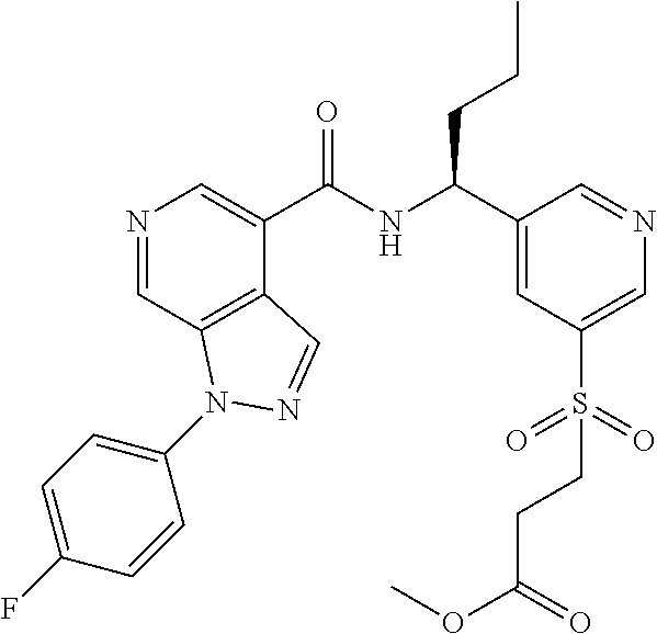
N1=CC2=C(C(C(NC(C3=CC(S(=O)(=O)CCC(=O)OC)=CN=C3)CCC)=O)=C1)C=NN2C1=CC=C(F)C=C1
